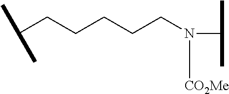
C(CCCCCN(C(C)C)[CO2Me])(C)C
